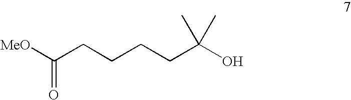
[MeO]C(CCCCC(O)(C)C)=O
